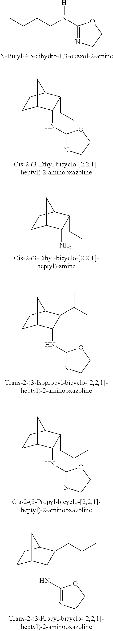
[H]N(C1=NCCO1)CCCC.C1C2C(NC3=NCCO3)C(CC)C(C1)C2.C1C2C(N)C(CC)C(C1)C2.C1C2C(NC3=NCCO3)C(CCC)C(C1)C2.C1C2C(NC3=NCCO3)C(C(C)C)C(C1)C2.C1C2C(NC3=NCCO3)C(CCC)C(C1)C2
